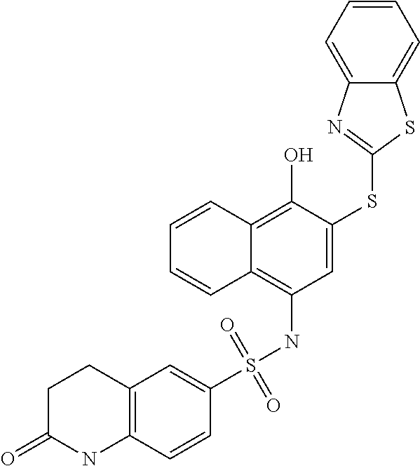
C1=C(SC2=NC3=CC=CC=C3S2)C(O)=C2C(=C1NS(C1=CC3=C(C=C1)NC(=O)CC3)(=O)=O)C=CC=C2
